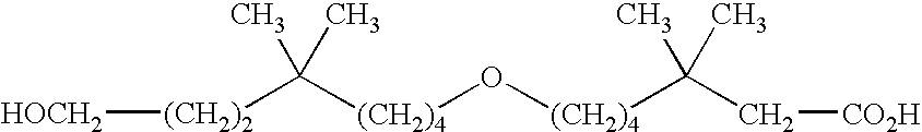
[(CH2)2]([HOCH2])C([(CH2)4]O[(CH2)4]C(C[CO2H])(C)C)(C)C
